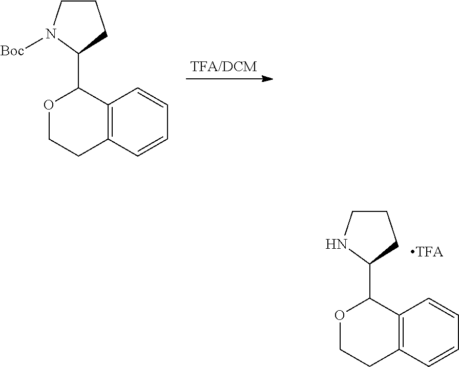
[TFA/DCM].C12=C(C=CC=C1)CCOC2C1CCCN1[Boc].C12=C(C=CC=C1)CCOC2C1CCCN1
